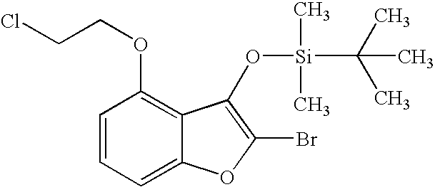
C1=CC=C2C(=C1OCCCl)C(O[Si](C)(C)C(C)(C)C)=C(Br)O2
